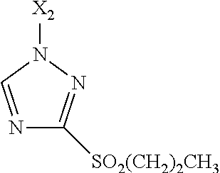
[X2]N1C=NC([SO2(CH2)2CH3])=N1
